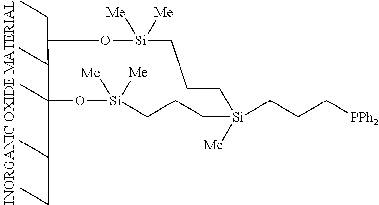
C1(CC)O[Si]([Me])([Me])CCC[Si]([Me])(CCC[PPh2])CCC[Si]([Me])([Me])OC1(CCC)C
